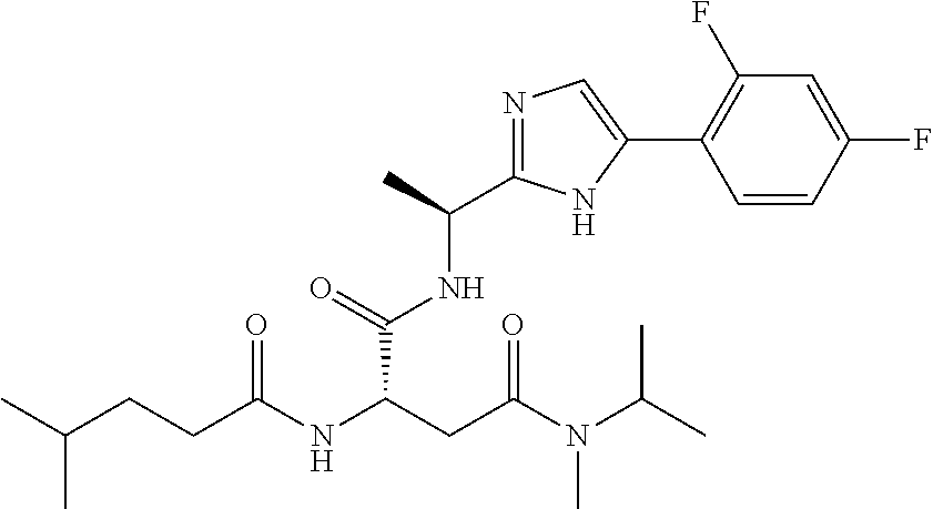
N(C(CC(NC(CCC(C)C)=O)C(NC(C)C1=NC=C(C2=C(F)C=C(F)C=C2)N1)=O)=O)(C)C(C)C
